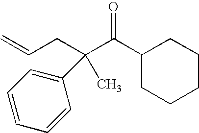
C=CCC(C(C1CCCCC1)=O)(C)C1=CC=CC=C1
